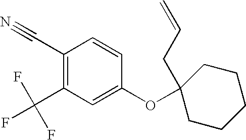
C1(C#N)=C(C(F)(F)F)C=C(OC2(CC=C)CCCCC2)C=C1
